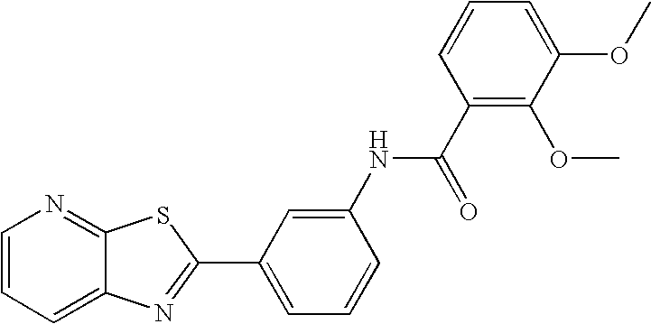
C1=CC=C2C(=N1)SC(C1=CC=CC(NC(C3=C(OC)C(OC)=CC=C3)=O)=C1)=N2
